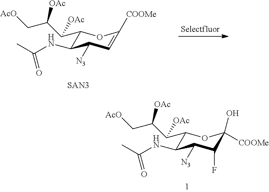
C1(C(C(C[AcO])[OAc])[OAc])C(NC(C)=O)C([N3])C(F)C(O)([COOMe])O1.C1(C(C(C[AcO])[OAc])[OAc])C(NC(C)=O)C([N3])C=C([COOMe])O1.[SAN3]
